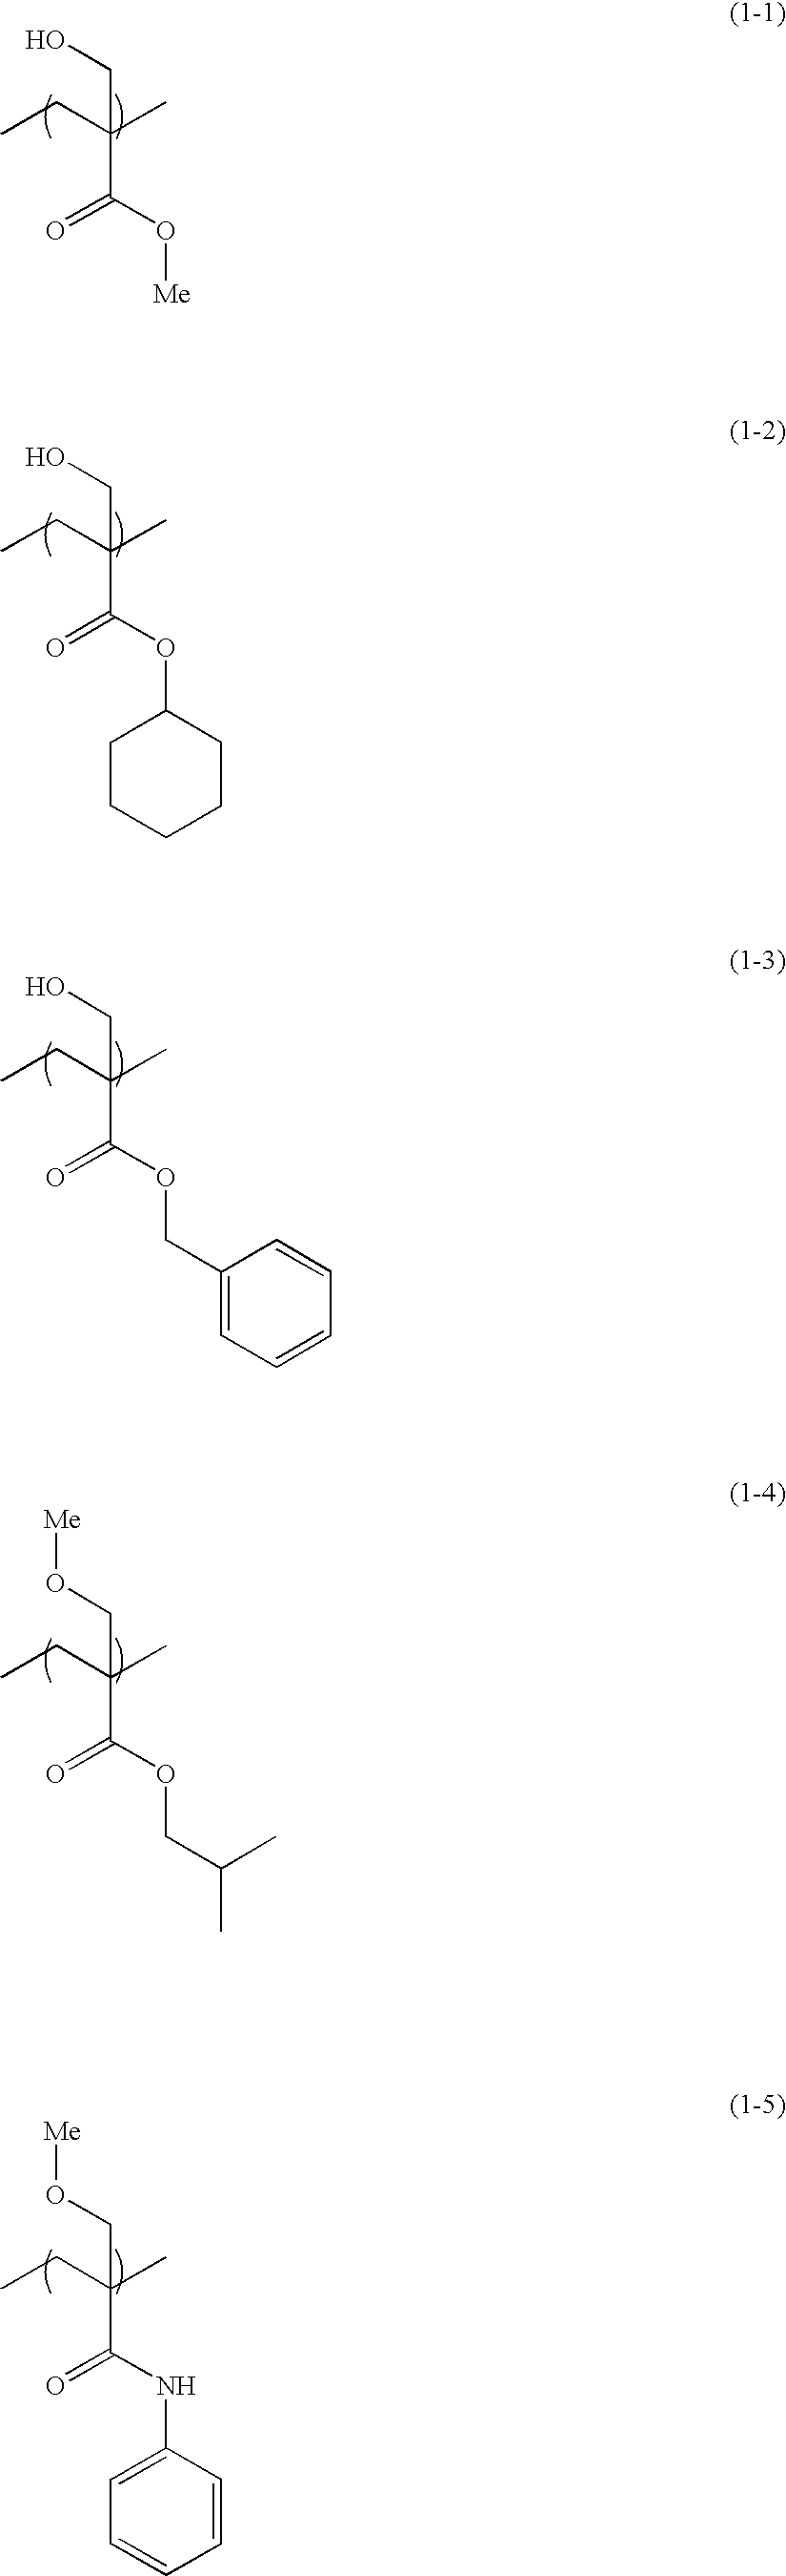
C(CC)(CO)(C(O[Me])=O)C.C(CC)(CO)(C(OC1CCCCC1)=O)C.C(CC)(CO)(C(OCC1=CC=CC=C1)=O)C.C(CC)(CO[Me])(C(OCC(C)C)=O)C.C(CC)(CO[Me])(C(NC1=CC=CC=C1)=O)C
